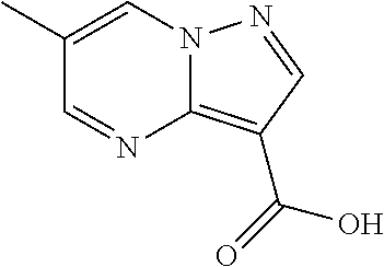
C1(C)=CN2C(=C(C(=O)O)C=N2)N=C1
